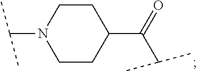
C1CC(C(C(C)C)=O)CCN1C(C)C
